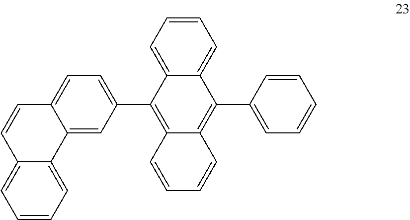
C1=C2C(=CC=C1C1=C3C(=C(C4=CC=CC=C4)C4=CC=CC=C14)C=CC=C3)C=CC1=CC=CC=C21
